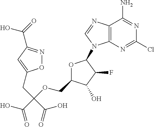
O1C(COC(C(O)=O)(CC2=CC(C(=O)O)=NO2)C(=O)O)C(O)C(F)C1N1C2=C(N=C1)C(N)=NC(Cl)=N2
